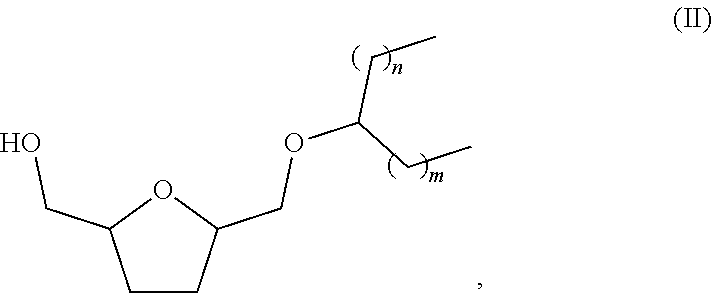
C1CC(COC(CC)CC)OC1CO
